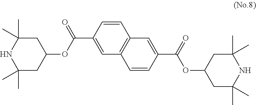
C1(C(OC2CC(C)(C)NC(C)(C)C2)=O)=CC2=C(C=C1)C=C(C(=O)OC1CC(C)(C)NC(C)(C)C1)C=C2
